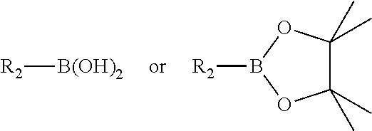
[R2][B(OH)2].C1(C)(C)C(C)(C)OB([R2])O1
